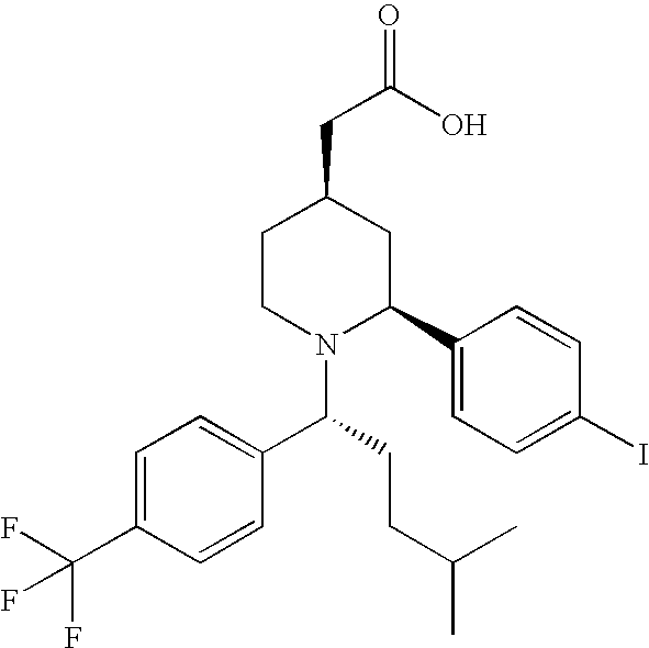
C1CN(C(C2=CC=C(C(F)(F)F)C=C2)CCC(C)C)C(C2=CC=C(I)C=C2)CC1CC(=O)O
